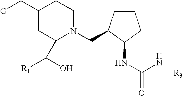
C1(C[G])CC(C([R1])O)N(CC2CCCC2NC(=O)N)CC1.[R3]
